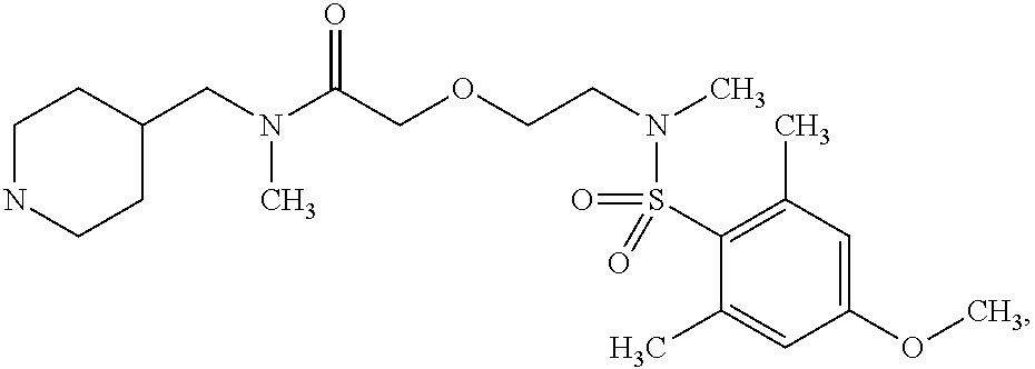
C1(CN(C(COCCN(C)S(=O)(C2=C(C)C=C(OC)C=C2C)=O)=O)C)CCNCC1
